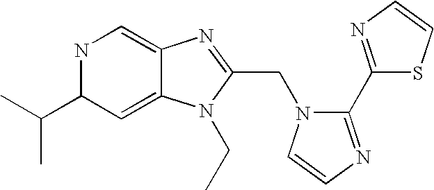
C1(C2=NC=CS2)=NC=CN1CC1=NC2=CNC(C(C)C)C=C2N1CC
